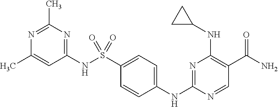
N1=C(NC2=CC=C(S(NC3=NC(C)=NC(C)=C3)(=O)=O)C=C2)N=CC(C(N)=O)=C1NC1CC1
